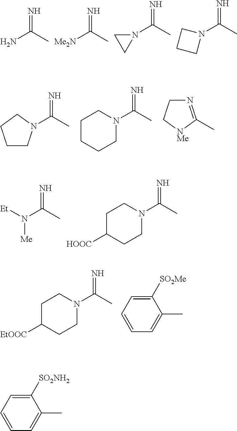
NC(C)=N.[Me2N]C(C)=N.N1(C(C)=N)CC1.N1(C(C)=N)CCC1.C(C)(=N)N1CCCC1.C(C)(=N)N1CCCCC1.[NMe]1C(C)=NCC1.[Et]N(C(C)=N)[Me].N1(C(C)=N)CCC([HOOC])CC1.N1(C(C)=N)CCC([EtOOC])CC1.C1([SO2Me])=CC=CC=C1C.C1([SO2NH2])=CC=CC=C1C
